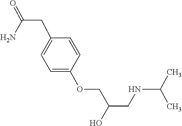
CC(C)NCC(COC1=CC=C(CC(N)=O)C=C1)O
